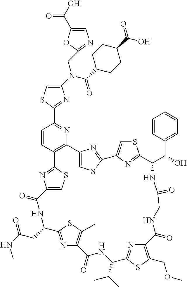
C1(N(C(=O)C2CCC(C(O)=O)CC2)CC2=NC=C(C(=O)O)O2)=CSC(C2=NC3=C(C=C2)C2=NC(=CS2)C(=O)NC(CC(NC)=O)C2=NC(=C(C)S2)C(=O)NC(C(C)C)C2=NC(=C(COC)S2)C(=O)NCC(=O)NC(C(C2=CC=CC=C2)O)C2=NC(=CS2)C2=NC3=CS2)=N1
